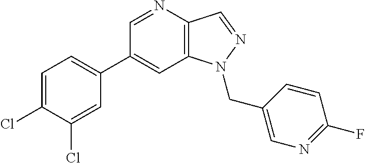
C1(C2=CC=C(Cl)C(Cl)=C2)=CC2=C(C=NN2CC2=CN=C(F)C=C2)N=C1
